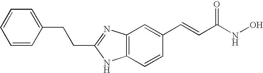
C(C1=NC2=C(C=CC(C=CC(NO)=O)=C2)N1)CC1=CC=CC=C1
